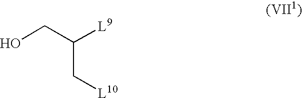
OCC([L9])C[L10]
